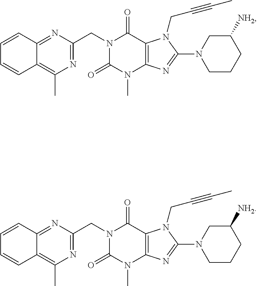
C12=NC(CN3C(=O)N(C)C4=C(C3=O)N(CC#CC)C(N3CC([NH2])CCC3)=N4)=NC(C)=C1C=CC=C2.C12=NC(CN3C(=O)N(C)C4=C(C3=O)N(CC#CC)C(N3CC([NH2])CCC3)=N4)=NC(C)=C1C=CC=C2
